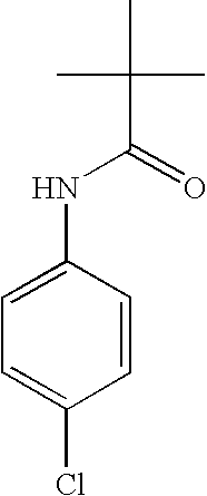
C1=CC(NC(C(C)(C)C)=O)=CC=C1Cl
